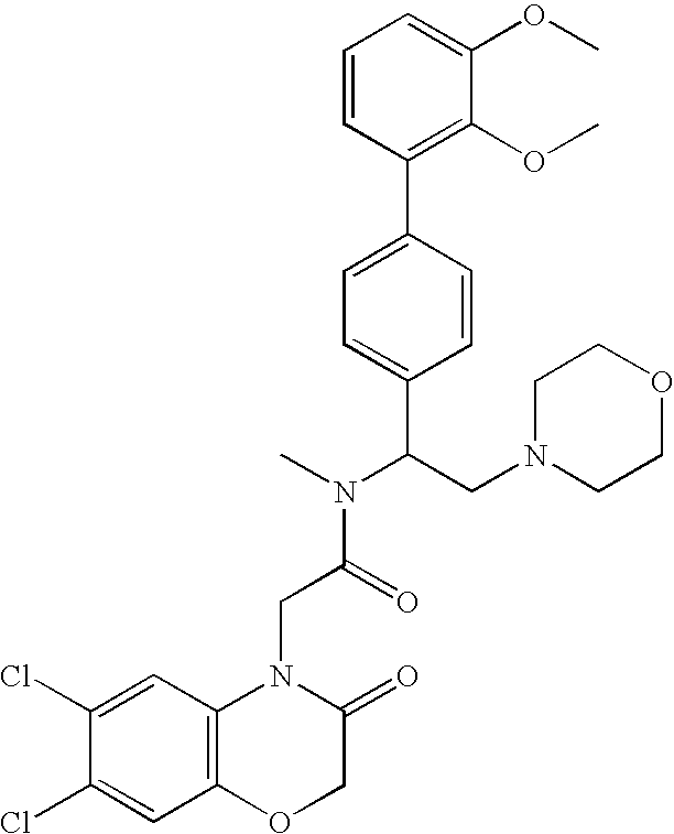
C1=C(Cl)C(Cl)=CC2=C1N(CC(N(C)C(C1=CC=C(C3=C(OC)C(OC)=CC=C3)C=C1)CN1CCOCC1)=O)C(=O)CO2
